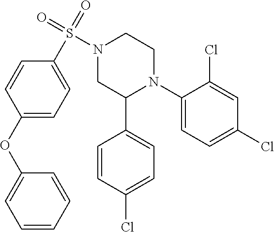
C1(N2CCN(S(=O)(=O)C3=CC=C(OC4=CC=CC=C4)C=C3)CC2C2=CC=C(Cl)C=C2)=CC=C(Cl)C=C1Cl
